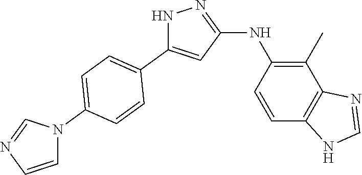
N1C(C2=CC=C(N3C=NC=C3)C=C2)=CC(NC2=C(C)C3=C(C=C2)NC=N3)=N1
